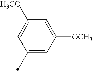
C1(C)=CC([OCH3])=CC([H3CO])=C1
